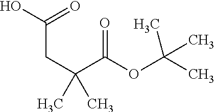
OC(CC(C)(C(=O)OC(C)(C)C)C)=O
